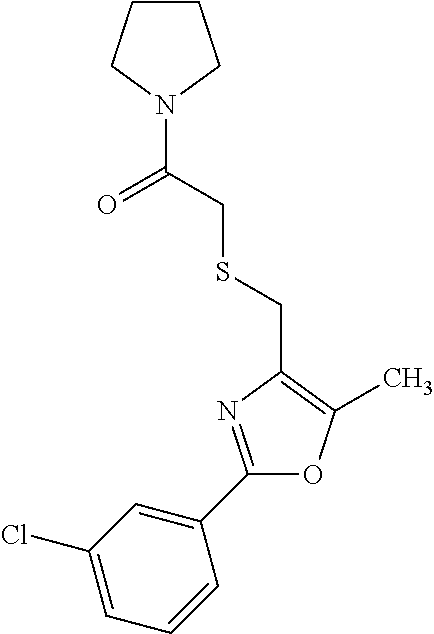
C1=C(Cl)C=C(C2=NC(CSCC(=O)N3CCCC3)=C(C)O2)C=C1
